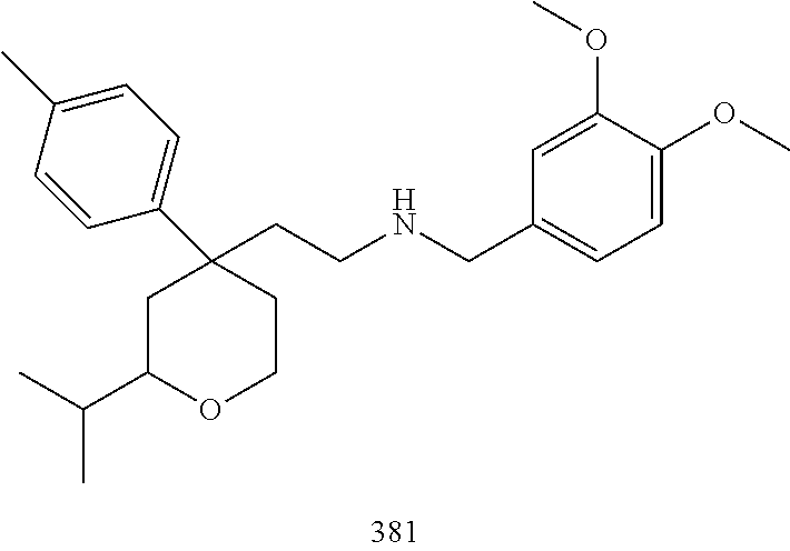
C1C(C(C)C)OCCC1(C1=CC=C(C)C=C1)CCNCC1=CC=C(OC)C(OC)=C1
